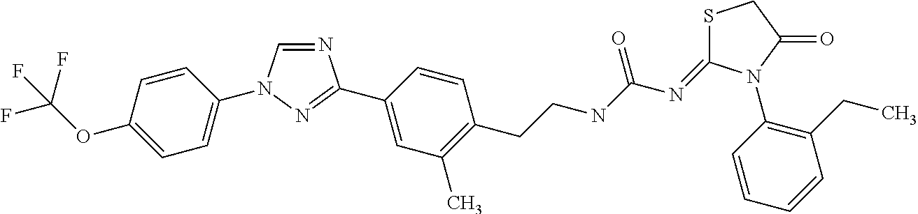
N1=CN(C2=CC=C(OC(F)(F)F)C=C2)N=C1C1=CC(C)=C(CCNC(N=C2SCC(=O)N2C2=C(CC)C=CC=C2)=O)C=C1
